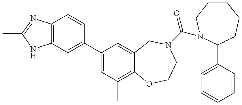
C12=C(N=C(C)N1)C=CC(C1=CC(C)=C3C(=C1)CN(C(=O)N1CCCCCC1C1=CC=CC=C1)CCO3)=C2
